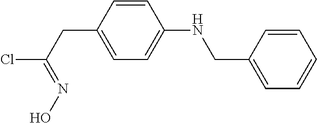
C1=CC(CC(Cl)=NO)=CC=C1NCC1=CC=CC=C1
